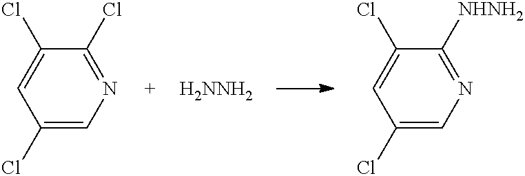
N1=C(Cl)C(Cl)=CC(Cl)=C1.[H2NNH2].N1=C([NHNH2])C(Cl)=CC(Cl)=C1
